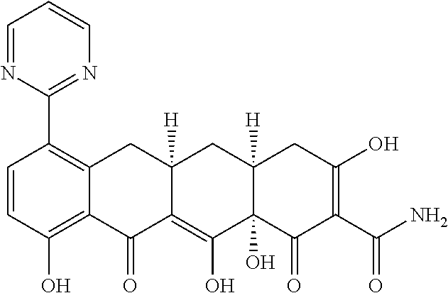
C1=CC(O)=C2C(=C1C1=NC=CC=N1)CC1([H])C(=C(O)C3(O)C([H])(C1)CC(O)=C(C(N)=O)C3=O)C2=O
